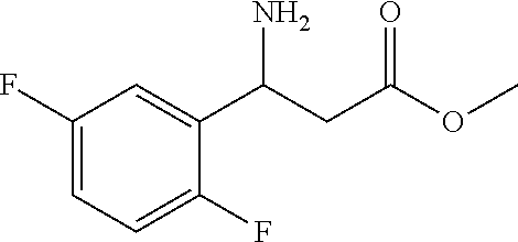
C(C(OC)=O)C(C1=CC(F)=CC=C1F)N
